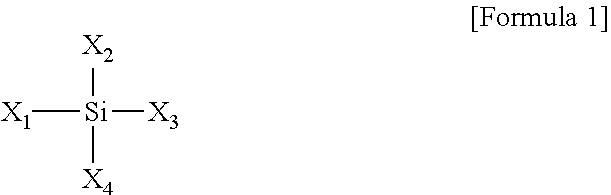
[X1][Si]([X2])([X4])[X3]
